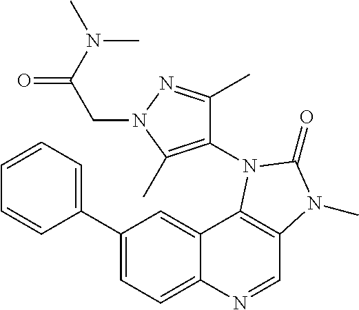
C1=CC=C(C2=CC=C3C(=C2)C2=C(C=N3)N(C)C(=O)N2C2=C(C)N(CC(=O)N(C)C)N=C2C)C=C1
